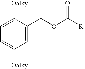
C1=C(COC([R])=O)C([Oalkyl])=CC=C1[Oalkyl]
